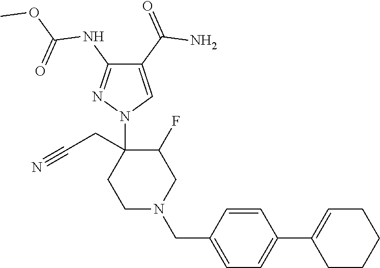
C1N(CC2=CC=C(C3=CCCCC3)C=C2)CC(F)C(CC#N)(N2C=C(C(=O)N)C(NC(OC)=O)=N2)C1
